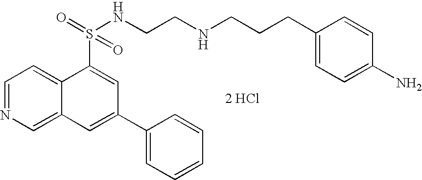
C1=NC=C2C(=C1)C(S(=O)(=O)NCCNCCCC1=CC=C(N)C=C1)=CC(C1=CC=CC=C1)=C2.[2 HCl]
